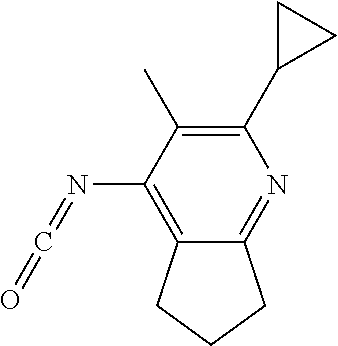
C1(N=C=O)=C2CCCC2=NC(C2CC2)=C1C
